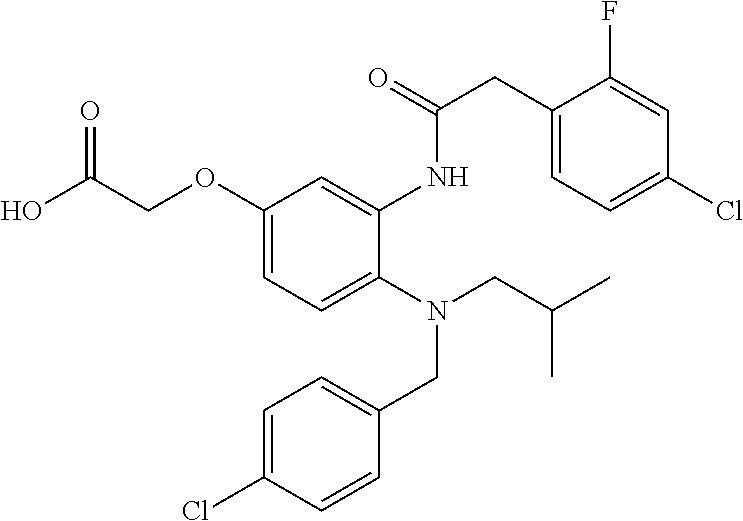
C1(OCC(O)=O)=CC=C(N(CC(C)C)CC2=CC=C(Cl)C=C2)C(NC(CC2=CC=C(Cl)C=C2F)=O)=C1
